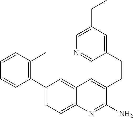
C1(C2=CC=C3C(=C2)C=C(CCC2=CC(CC)=CN=C2)C(N)=N3)=C(C)C=CC=C1
